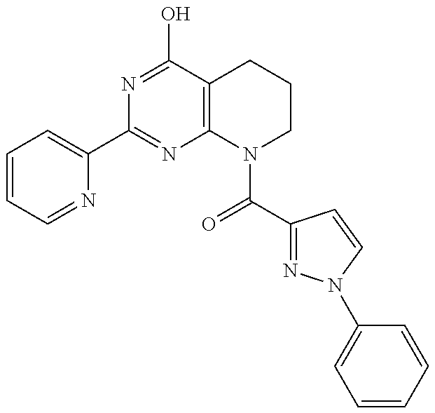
C1=CC=NC(C2=NC3=C(C(O)=N2)CCCN3C(C2=NN(C3=CC=CC=C3)C=C2)=O)=C1
